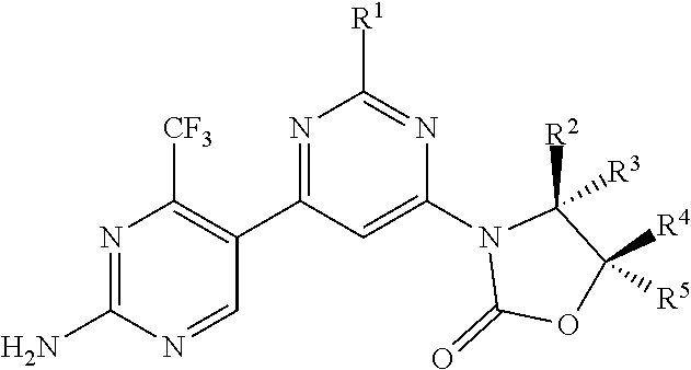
N1=C(C2=C([CF3])N=C(N)N=C2)C=C(N2C(=O)OC([R4])([R5])C2([R2])[R3])N=C1[R1]
